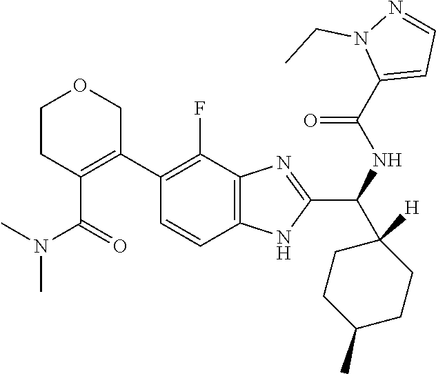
CN(C(C1=C(C2=C(F)C3=C(NC(C(C4([H])CCC(C)CC4)NC(C4=CC=NN4CC)=O)=N3)C=C2)COCC1)=O)C
